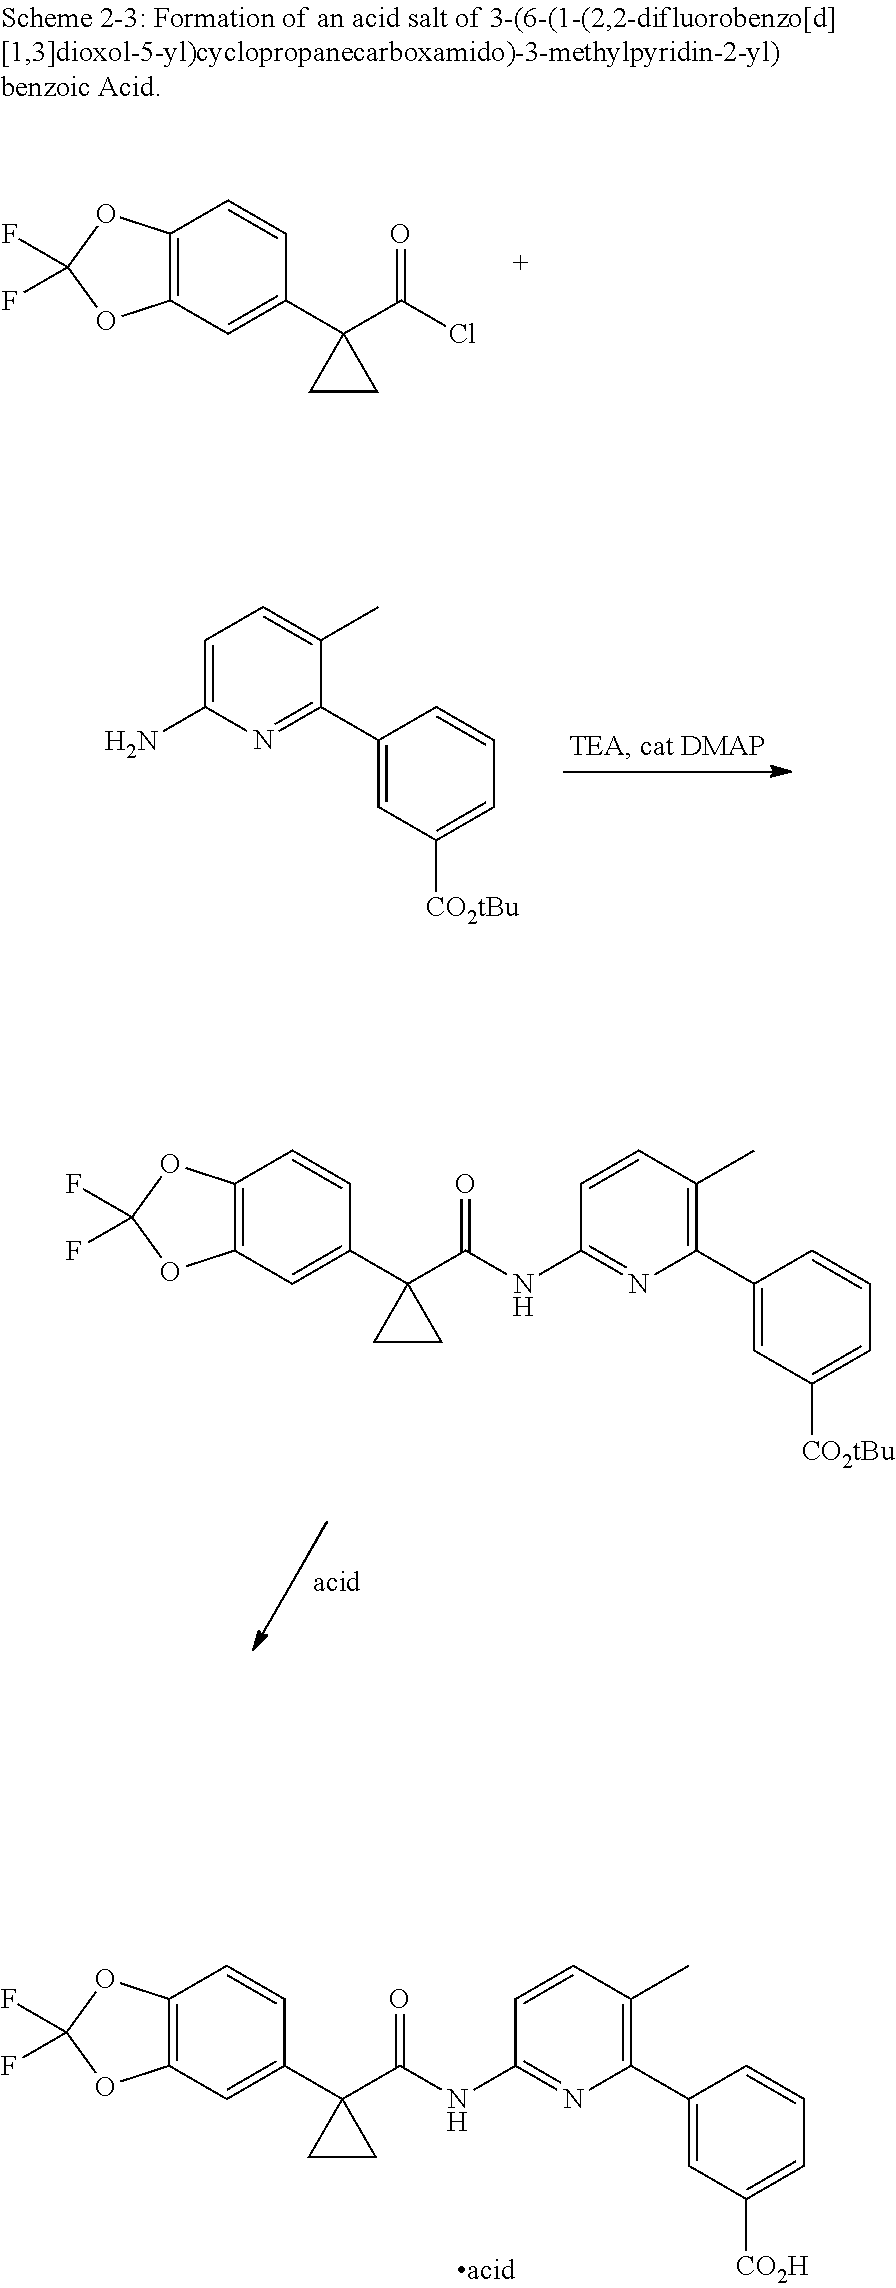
C12=C(C=C(C3(C(Cl)=O)CC3)C=C1)OC(F)(F)O2.C1=C(N)N=C(C2=CC([CO2tBu])=CC=C2)C(C)=C1.C12=C(C=C(C3(C(=O)NC4=NC(C5=CC([CO2H])=CC=C5)=C(C)C=C4)CC3)C=C1)OC(F)(F)O2.C12=C(C=C(C3(C(=O)NC4=NC(C5=CC([CO2tBu])=CC=C5)=C(C)C=C4)CC3)C=C1)OC(F)(F)O2
